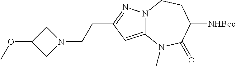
C12=CC(CCN3CC(OC)C3)=NN1CCC([NHBoc])C(=O)N2C
